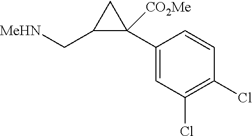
C1(C2([CO2Me])C(C[MeHN])C2)=CC(Cl)=C(Cl)C=C1
